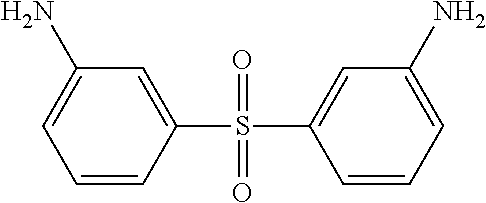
C1=CC(S(C2=CC(N)=CC=C2)(=O)=O)=CC(N)=C1
